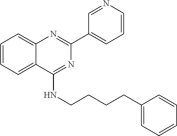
C1=CC=C2C(=C1)N=C(C1=CC=CN=C1)N=C2NCCCCC1=CC=CC=C1
